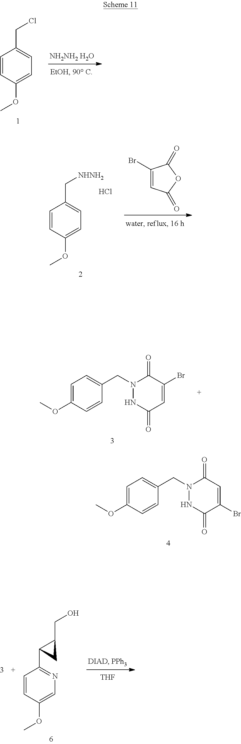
[NH2NH2 H2O].C1=CC(OC)=CC=C1CCl.C1=CC(OC)=CC=C1C[NHNH2].Cl.C1(Br)=CC(=O)OC1=O.C1(=O)N(CC2=CC=C(OC)C=C2)NC(=O)C=C1Br.C1(=O)N(CC2=CC=C(OC)C=C2)NC(=O)C(Br)=C1.OCC1C(C2=NC=C(OC)C=C2)C1.[THF]
